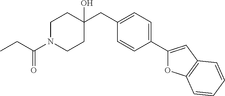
C1(CC2(O)CCN(C(CC)=O)CC2)=CC=C(C2=CC3=C(O2)C=CC=C3)C=C1
